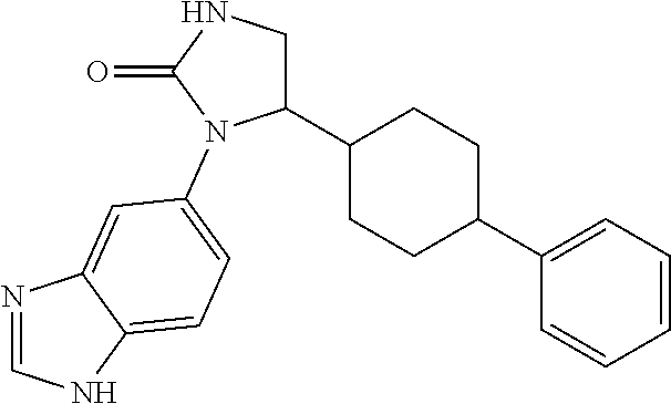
C1(C2CCC(C3=CC=CC=C3)CC2)CNC(=O)N1C1=CC=C2NC=NC2=C1
